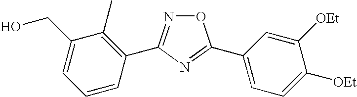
O1N=C(C2=C(C)C(CO)=CC=C2)N=C1C1=CC=C([OEt])C([OEt])=C1
